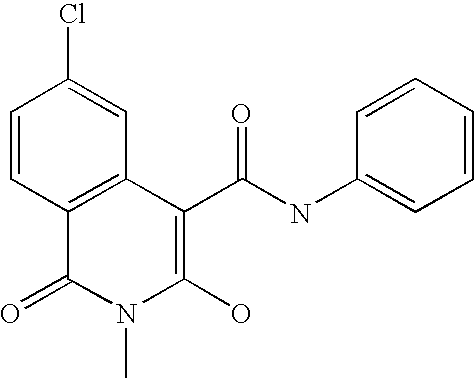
C1=CC2=C(C=C1Cl)C(C(NC1=CC=CC=C1)=O)=C(O)N(C)C2=O
